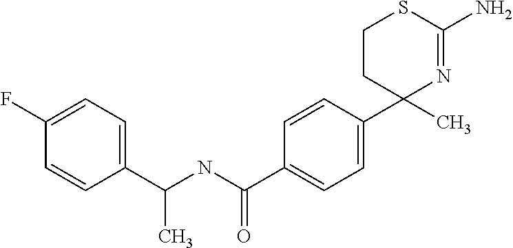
C1CC(C)(C2=CC=C(C(NC(C3=CC=C(F)C=C3)C)=O)C=C2)N=C(N)S1
